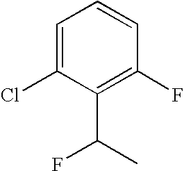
C1=C(Cl)C(C(C)F)=C(F)C=C1
